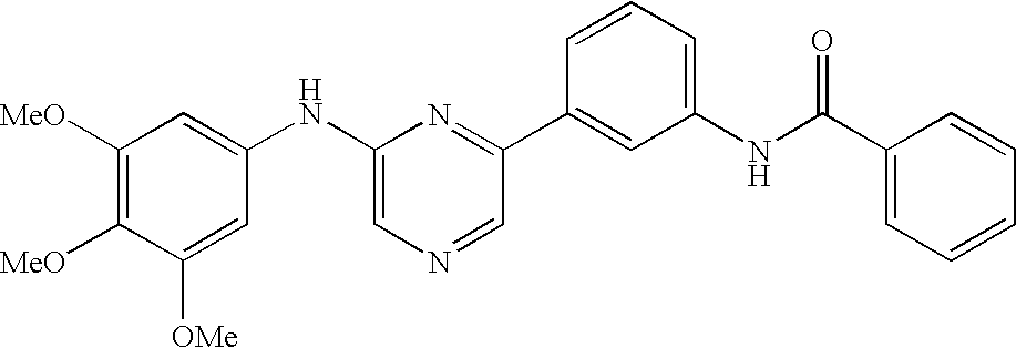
C1([MeO])=C([MeO])C([OMe])=CC(NC2=CN=CC(C3=CC(NC(C4=CC=CC=C4)=O)=CC=C3)=N2)=C1
